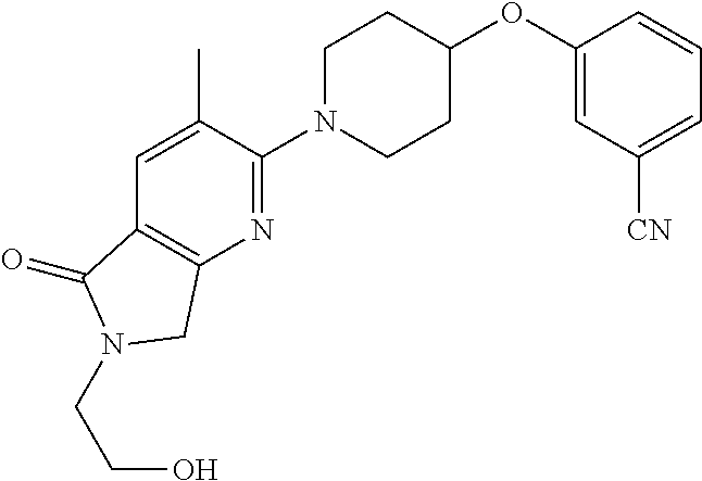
C1(OC2CCN(C3=NC4=C(C=C3C)C(=O)N(CCO)C4)CC2)=CC([CN])=CC=C1
